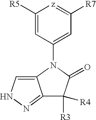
C1([R5])=CC(N2C(=O)C([R3])([R4])C3=NNC=C32)=CC([R7])=[z]1
